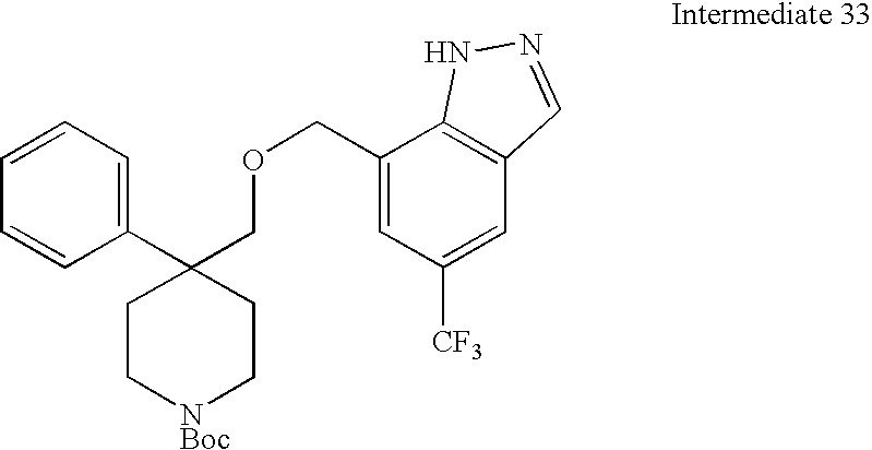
C1(COCC2(C3=CC=CC=C3)CC[NBoc]CC2)=CC([CF3])=CC2=C1NN=C2
